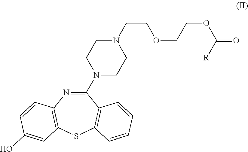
C1(N2CCN(CCOCCOC(=O)[R])CC2)=NC2=C(SC3=C1C=CC=C3)C=C(O)C=C2
